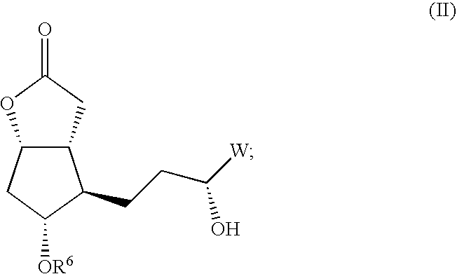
C12C(CC(=O)O1)C(CCC([W])O)C([OR6])C2
